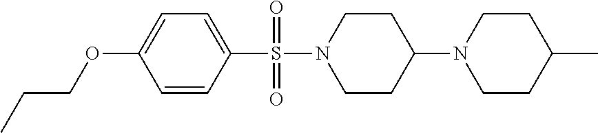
C1=C(OCCC)C=CC(S(N2CCC(N3CCC(C)CC3)CC2)(=O)=O)=C1
